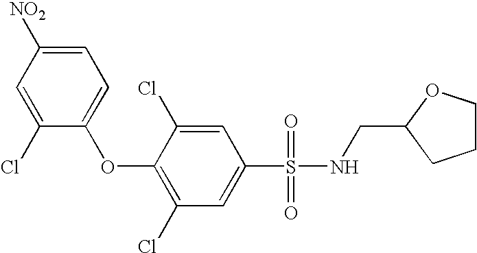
O(C1=C(Cl)C=C(S(=O)(=O)NCC2CCCO2)C=C1Cl)C1=CC=C([NO2])C=C1Cl
